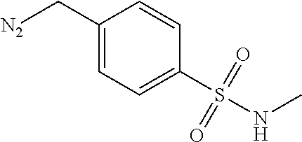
[N2]CC1=CC=C(S(NC)(=O)=O)C=C1
